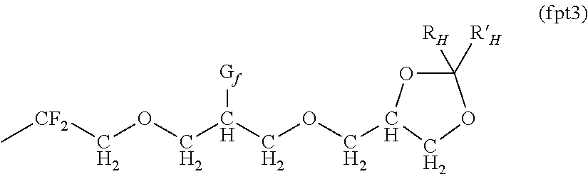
C1([RH])([RH])OC(COCC(COC[CF2]C)[Gf])CO1
